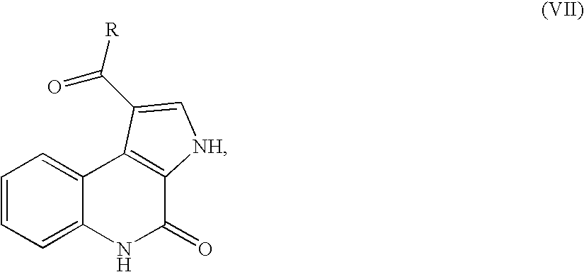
C1=CC=C2C(=C1)C1=C(C(=O)N2)[NH]C=C1C([R])=O
